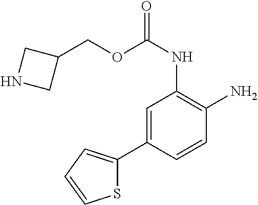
C1=C(C2=CC=CS2)C=CC(N)=C1NC(OCC1CNC1)=O
